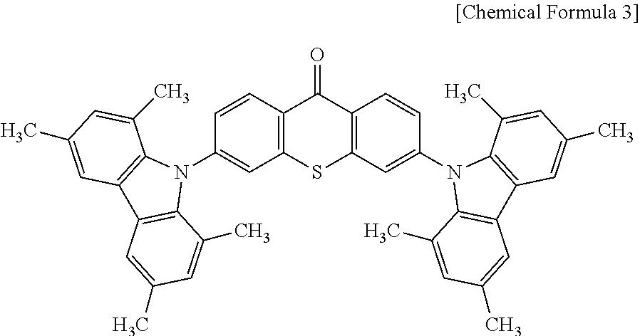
C12=C(SC3=C(C1=O)C=CC(N1C4=C(C5=C1C(C)=CC(C)=C5)C=C(C)C=C4C)=C3)C=C(N1C3=C(C4=C1C(C)=CC(C)=C4)C=C(C)C=C3C)C=C2
